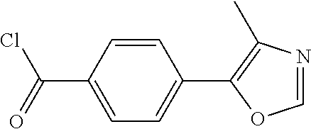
C(C1=CC=C(C2=C(C)N=CO2)C=C1)(Cl)=O
